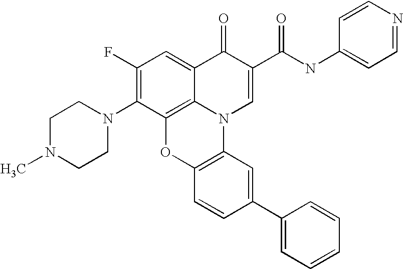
C1(F)=C(N2CCN(C)CC2)C2=C3C(=C1)C(=O)C(C(NC1=CC=NC=C1)=O)=CN3C1=C(O2)C=CC(C2=CC=CC=C2)=C1
